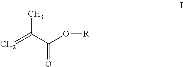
CC(=C)C(O[R])=O
